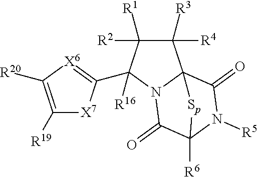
C1([R4])([R3])C([R2])([R1])C([R16])(C2=[X6]C([R20])=C([R19])[X7]2)N2C13C(=O)N([R5])C([R6])(C2=O)[Sp]3
